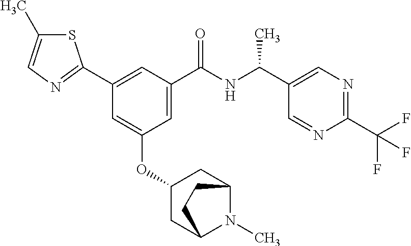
C1=C(C(NC(C2=CN=C(C(F)(F)F)N=C2)C)=O)C=C(C2=NC=C(C)S2)C=C1OC1CC2N(C)C(C1)CC2
